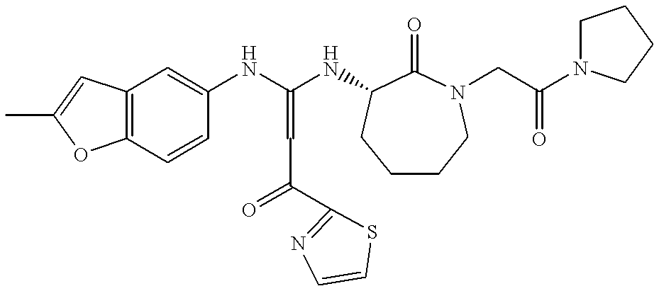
C12=C(C=CC(NC(NC3C(=O)N(CC(N4CCCC4)=O)CCCC3)=CC(=O)C3=NC=CS3)=C1)OC(C)=C2
